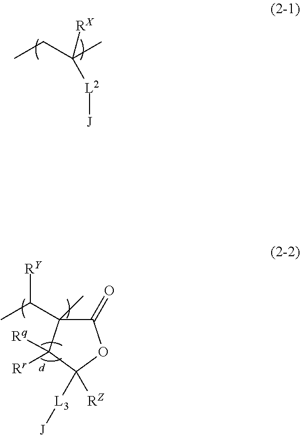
CCC(C)([RX])[L2][J].C1(=O)C(C(C)[RY])(C)C([Rq])([Rr])C([RZ])([L3][J])O1
